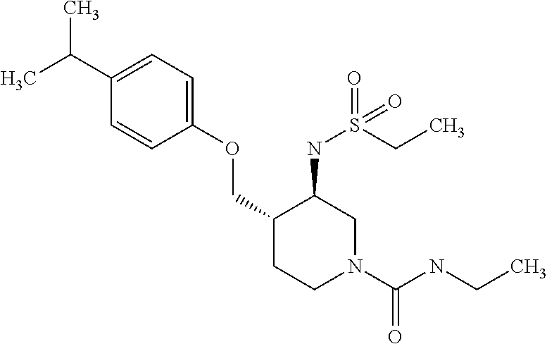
CC(C1=CC=C(OCC2CCN(C(NCC)=O)CC2NS(=O)(CC)=O)C=C1)C
